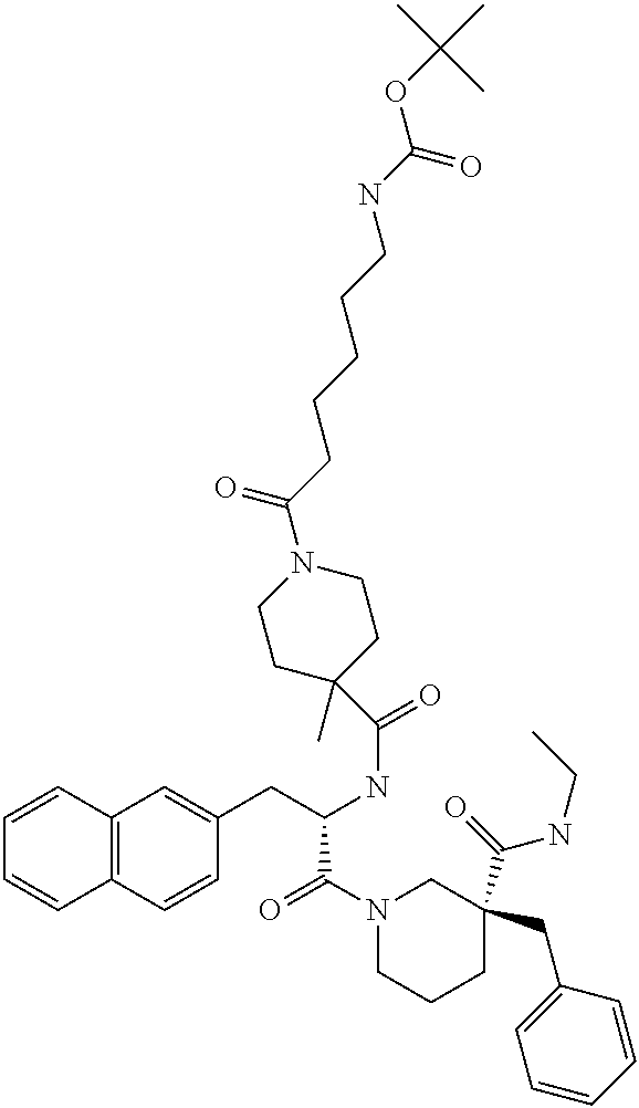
C12=C(C=CC(CC(NC(=O)C3(C)CCN(C(CCCCCNC(OC(C)(C)C)=O)=O)CC3)C(N3CCCC(C(=O)NCC)(CC4=CC=CC=C4)C3)=O)=C1)C=CC=C2
